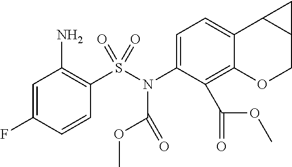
C1=C(F)C=CC(S(N(C2=CC=C3C(=C2C(OC)=O)OCC2C3C2)C(=O)OC)(=O)=O)=C1N
